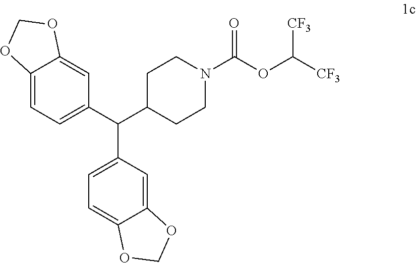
C12=CC=C(C(C3CCN(C(OC([CF3])[CF3])=O)CC3)C3=CC=C4C(=C3)OCO4)C=C1OCO2
